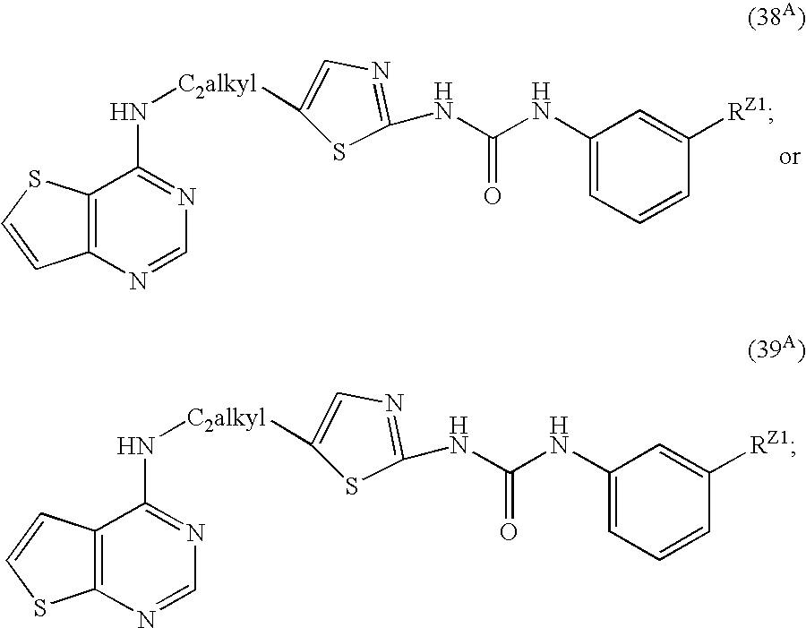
C12=C(N=CN=C1N[C2alkyl]C1=CN=C(NC(NC3=CC=CC([RZ1])=C3)=O)S1)C=CS2.C12=C(N=CN=C1N[C2alkyl]C1=CN=C(NC(NC3=CC=CC([RZ1])=C3)=O)S1)SC=C2
